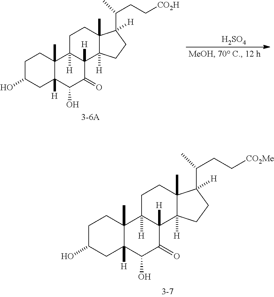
C1C(O)CC2([H])C(C)(C1)C1([H])C([H])(C(=O)C2O)C2([H])C(C)(CC1)C(C(CC[CO2Me])C)([H])CC2.[H2SO4].C1C(O)CC2([H])C(C)(C1)C1([H])C([H])(C(=O)C2O)C2([H])C(C)(CC1)C(C(CC[CO2H])C)([H])CC2
